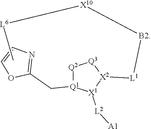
C(C1=NC=CO1)[Q1]1[Q2][Q3][X2]([L1][B2][X10][L6]C)[X1]1[L2][A1]
